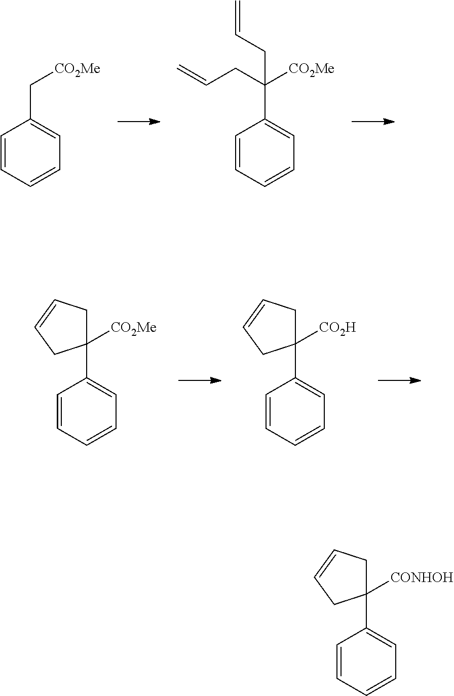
C1=CC=CC=C1C[CO2Me].C1=CC=CC=C1C([CO2Me])(CC=C)CC=C.C1=CC=CC=C1C1([CO2Me])CC=CC1.C1=CC=CC=C1C1([CO2H])CC=CC1.C1=CC=CC=C1C1([CONHOH])CC=CC1
